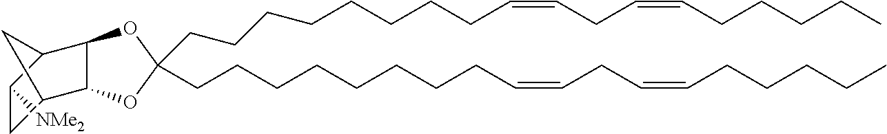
O1C(CCCCCCCCC=CCC=CCCCCC)(CCCCCCCCC=CCC=CCCCCC)OC2C1C1CC([NMe2])C2C1
